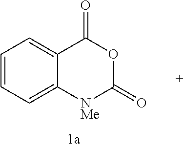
C1=CC=C2C(=C1)C(=O)OC(=O)[NMe]2
